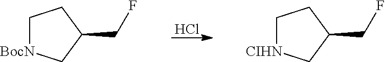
Cl.C1[CIHN]CC(CF)C1.C1[BocN]CC(CF)C1
